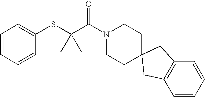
C1=CC=CC(SC(C(N2CCC3(CC2)CC2=C(C=CC=C2)C3)=O)(C)C)=C1
